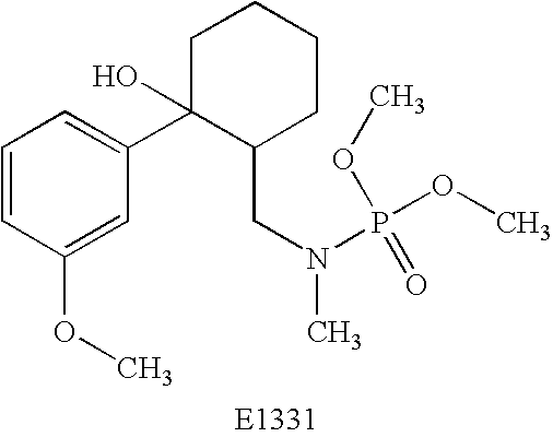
C1=CC(OC)=CC(C2(O)C(CN(C)P(OC)(OC)=O)CCCC2)=C1
